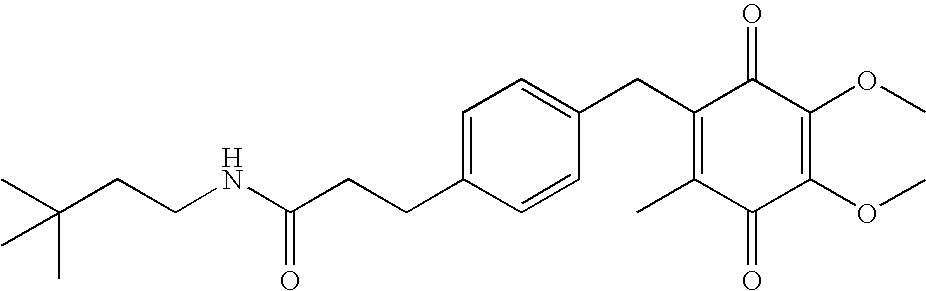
C1(=O)C(C)=C(CC2=CC=C(CCC(=O)NCCC(C)(C)C)C=C2)C(=O)C(OC)=C1OC
